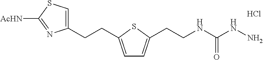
Cl.C1(CCC2=CC=C(CCNC(NN)=O)S2)=CSC([AcHN])=N1
